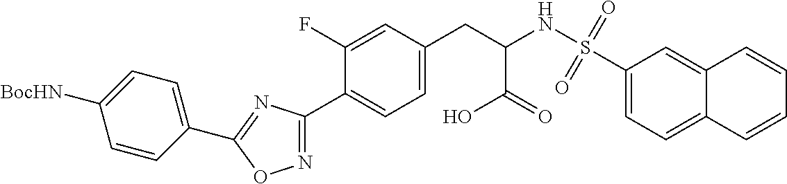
C1=C([BocHN])C=CC(C2=NC(C3=CC=C(CC(NS(C4=CC=C5C(=C4)C=CC=C5)(=O)=O)C(O)=O)C=C3F)=NO2)=C1
